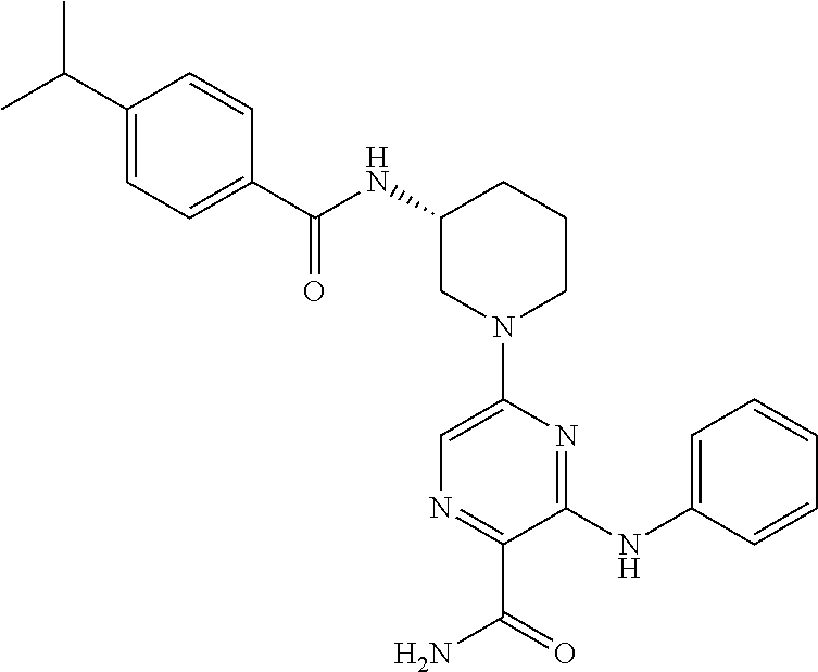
C1(NC(=O)C2=CC=C(C(C)C)C=C2)CN(C2=CN=C(C(=O)N)C(NC3=CC=CC=C3)=N2)CCC1
